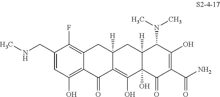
C1(CNC)=CC(O)=C2C(=C1F)CC1([H])C(=C(O)C3(O)C([H])(C1)C(N(C)C)C(O)=C(C(N)=O)C3=O)C2=O
